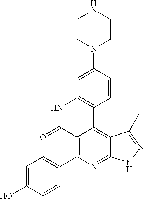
C1=C(O)C=CC(C2=C3C(=C4C(=N2)NN=C4C)C2=C(NC3=O)C=C(N3CCNCC3)C=C2)=C1
